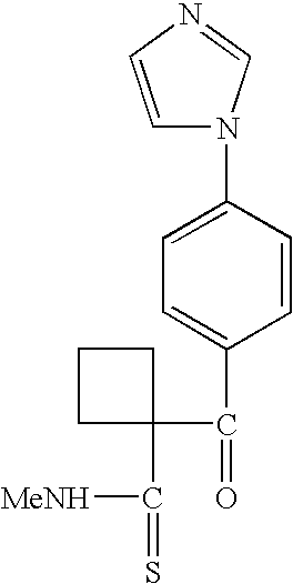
C1=C(C(=O)C2(C(=S)[MeNH])CCC2)C=CC(N2C=CN=C2)=C1
